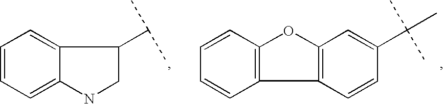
C1=CC=C2C(=C1)C(C(C)C)CN2.C1=CC2=C(C=C1)C1=C(O2)C=C(C(C)(C)C)C=C1
